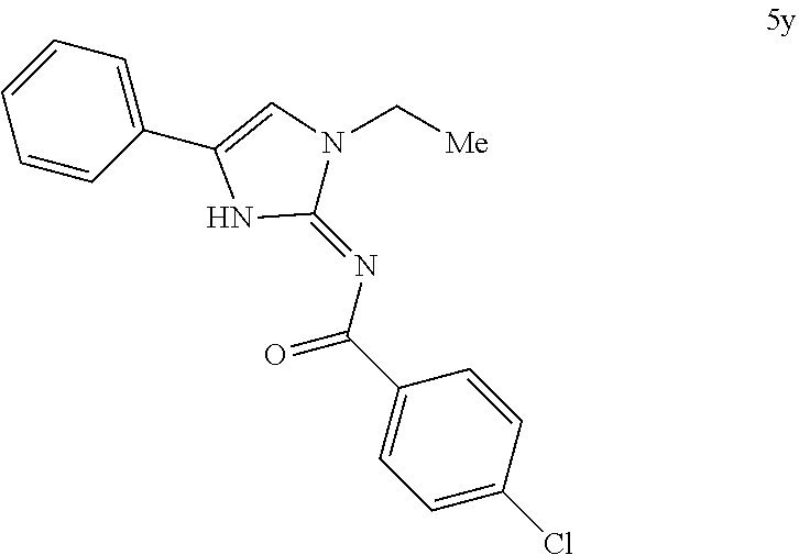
C1=CC=C(C2=CN(C[Me])C(=NC(C3=CC=C(Cl)C=C3)=O)N2)C=C1
